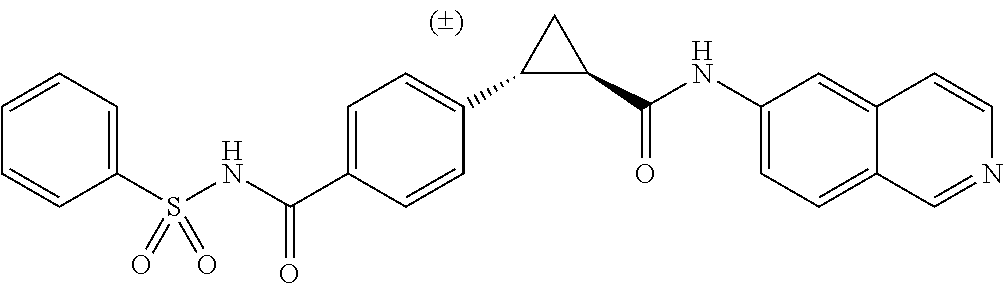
C1=C(C(NS(C2=CC=CC=C2)(=O)=O)=O)C=CC(C2C(C(NC3=CC=C4C=NC=CC4=C3)=O)C2)=C1
